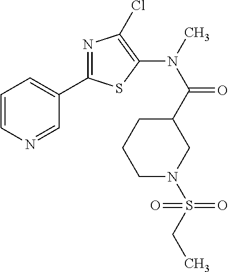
C1(N(C(=O)C2CN(S(CC)(=O)=O)CCC2)C)=C(Cl)N=C(C2=CC=CN=C2)S1
